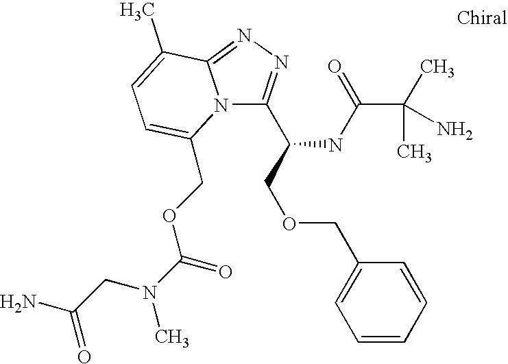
C(C(=O)N)N(C)C(OCC1=CC=C(C)C2=NN=C(C(COCC3=CC=CC=C3)NC(C(C)(C)N)=O)N21)=O
